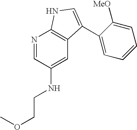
C(NC1=CC2=C(N=C1)NC=C2C1=CC=CC=C1[MeO])COC
